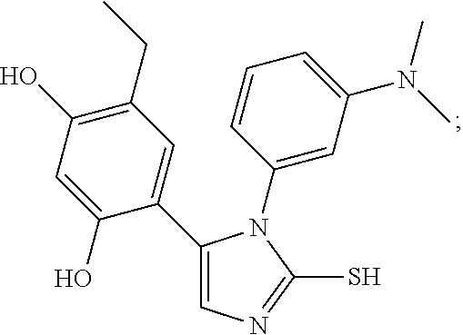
C1(C2=CN=C(S)N2C2=CC(N(C)C)=CC=C2)=CC(CC)=C(O)C=C1O
